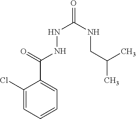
C1(Cl)=CC=CC=C1C(=O)NNC(=O)NCC(C)C
